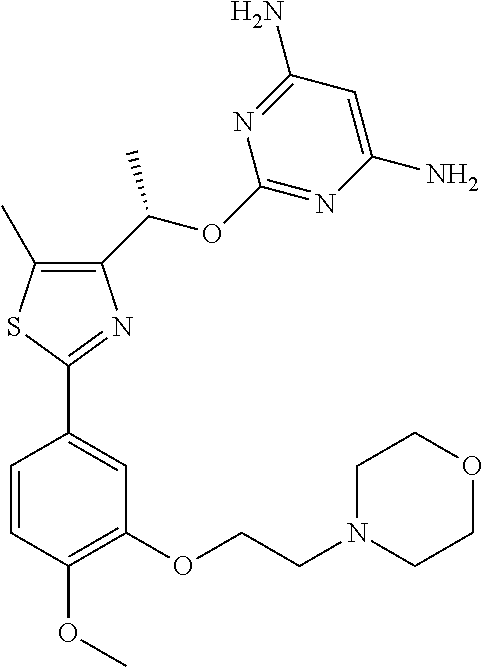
C1(C(OC2=NC(N)=CC(N)=N2)C)=C(C)SC(C2=CC(OCCN3CCOCC3)=C(OC)C=C2)=N1
